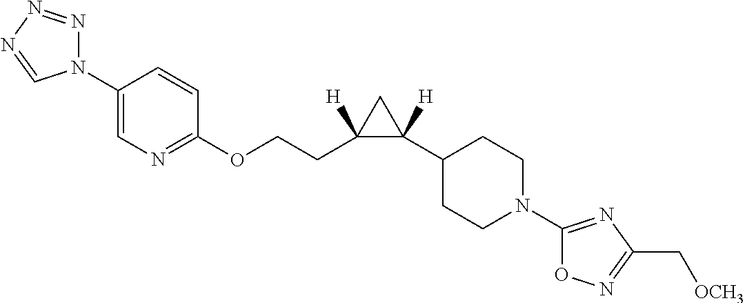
C1(N2N=NN=C2)=CN=C(OCCC2([H])C([H])(C3CCN(C4=NC(C[OCH3])=NO4)CC3)C2)C=C1
